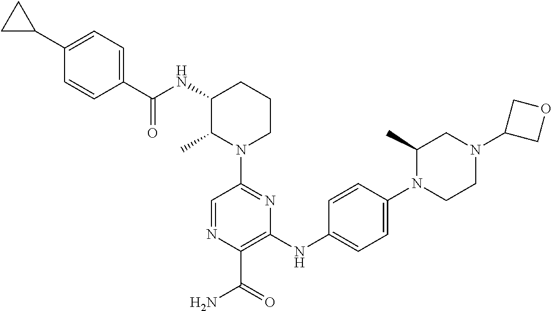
C1=NC(C(=O)N)=C(NC2=CC=C(N3CCN(C4COC4)CC3C)C=C2)N=C1N1CCCC(NC(C2=CC=C(C3CC3)C=C2)=O)C1C
